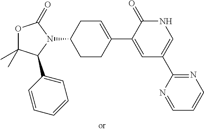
O1C(C)(C)C(C2=CC=CC=C2)N(C2CCC(C3=CC(C4=NC=CC=N4)=CNC3=O)=CC2)C1=O
